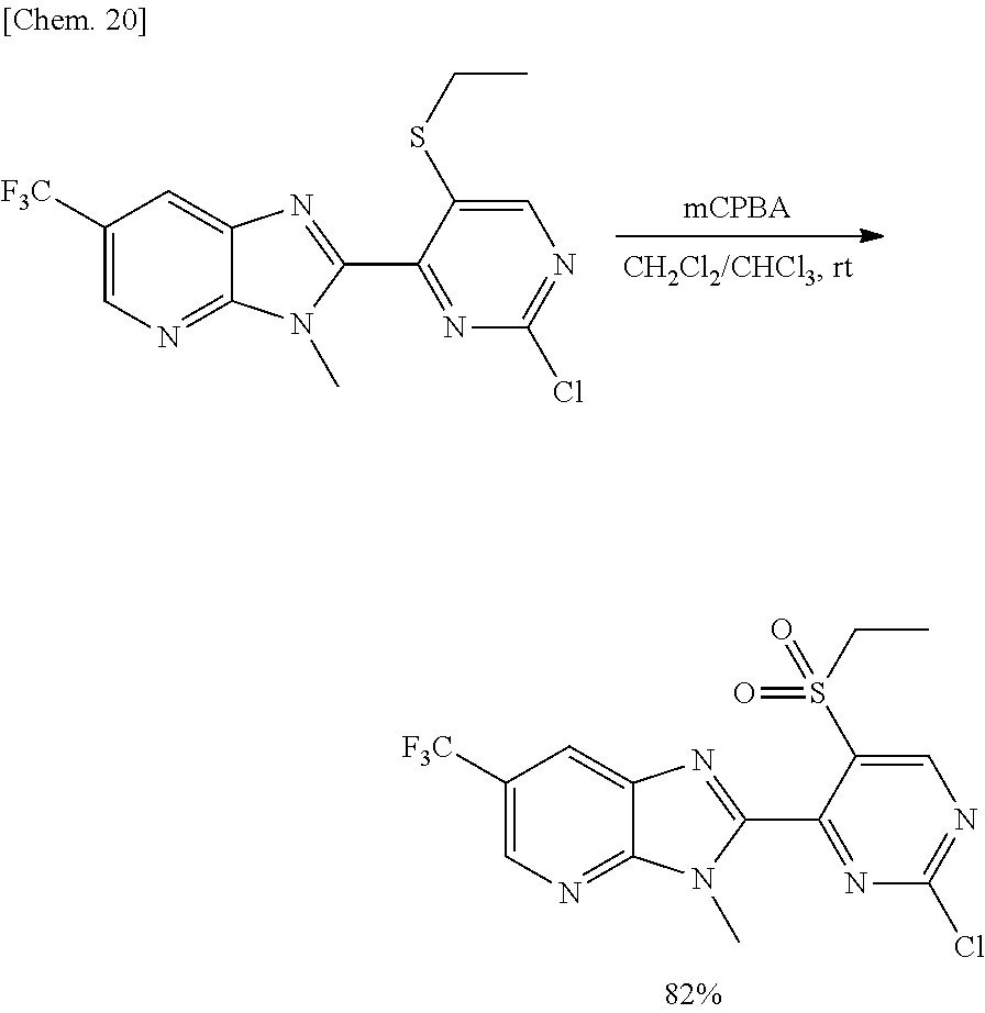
C1=C(SCC)C(C2=NC3=CC([F3C])=CN=C3N2C)=NC(Cl)=N1.C1=C(S(=O)(CC)=O)C(C2=NC3=CC([F3C])=CN=C3N2C)=NC(Cl)=N1
